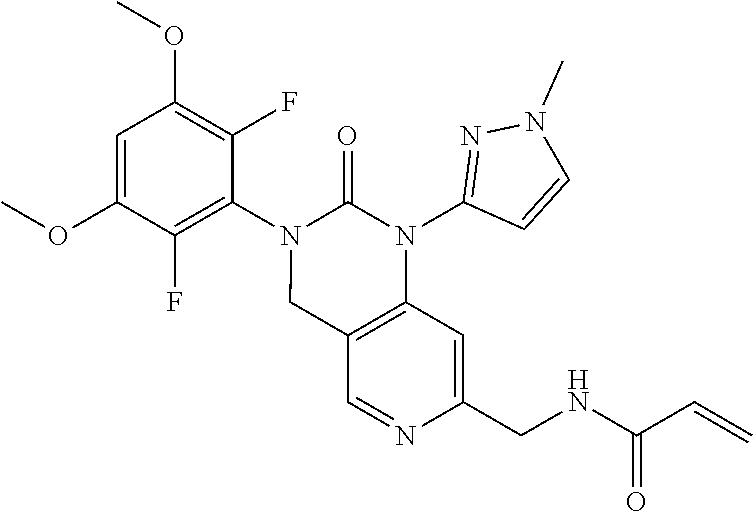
C1=C(OC)C(F)=C(N2CC3=C(N(C4=NN(C)C=C4)C2=O)C=C(CNC(C=C)=O)N=C3)C(F)=C1OC
